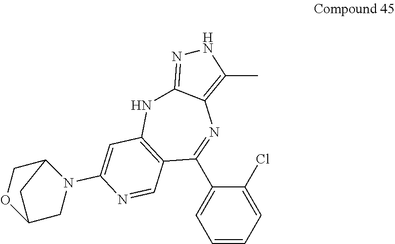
C1=CC=C(Cl)C(C2=NC3=C(C)NN=C3NC3=C2C=NC(N2C4COC(C2)C4)=C3)=C1
